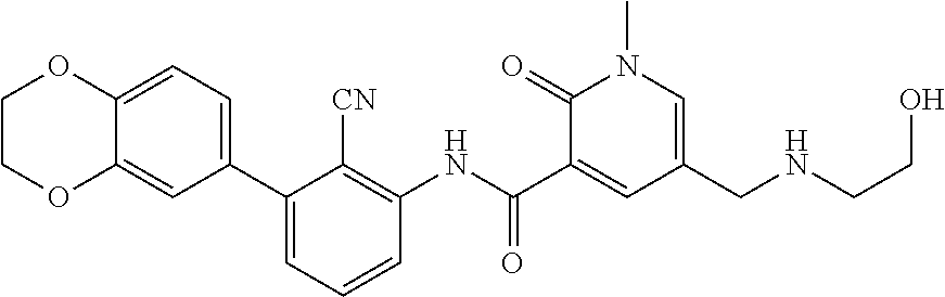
C1(C2=CC=C3C(=C2)OCCO3)=CC=CC(NC(C2=CC(CNCCO)=CN(C)C2=O)=O)=C1[CN]
